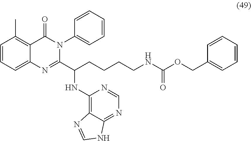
C1=CC=C2C(=C1C)C(=O)N(C1=CC=CC=C1)C(C(NC1=C3C(=NC=N1)NC=N3)CCCCNC(OCC1=CC=CC=C1)=O)=N2
